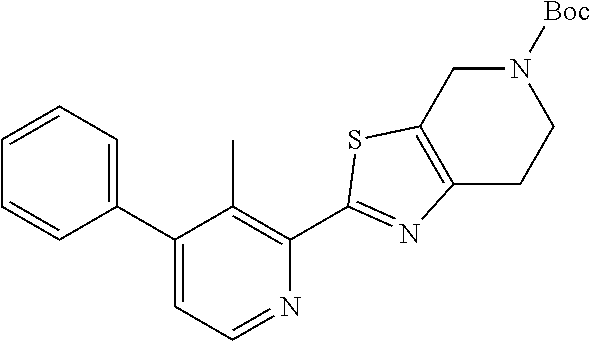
C1(C2=CC=NC(C3=NC4=C(S3)CN([Boc])CC4)=C2C)=CC=CC=C1
